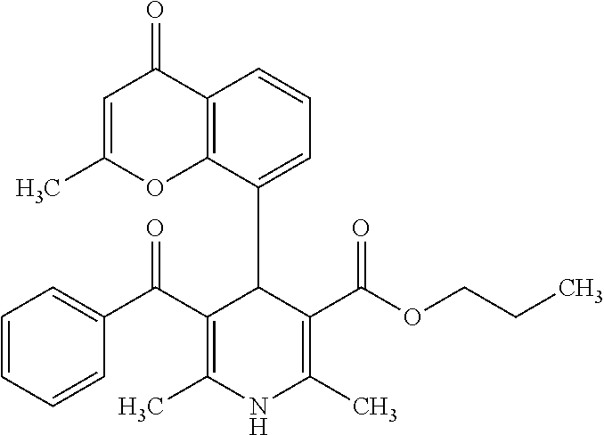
C12=C(C(C3C(C(=O)C4=CC=CC=C4)=C(C)NC(C)=C3C(OCCC)=O)=CC=C1)OC(C)=CC2=O
